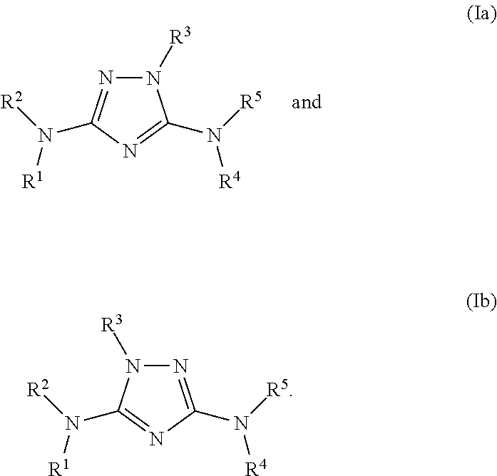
C1(N([R2])[R1])=NC(N([R5])[R4])=NN1[R3].C1(N([R2])[R1])=NN([R3])C(N([R5])[R4])=N1
